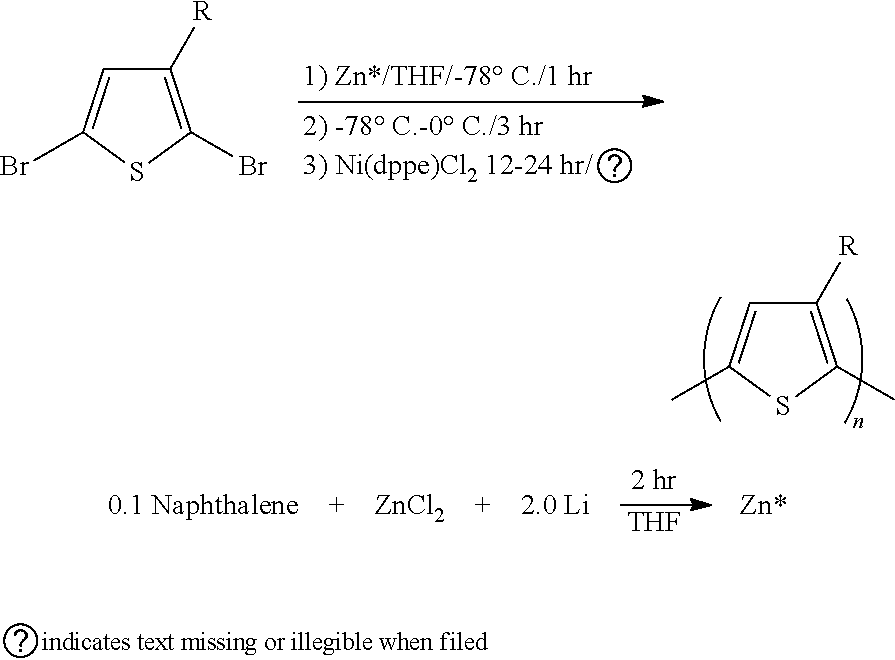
C1([R])=C(Br)SC(Br)=C1.C1([R])=C(C)SC(C)=C1.[THF].[ZnCl2].[2.0 Li].[Zn*]
